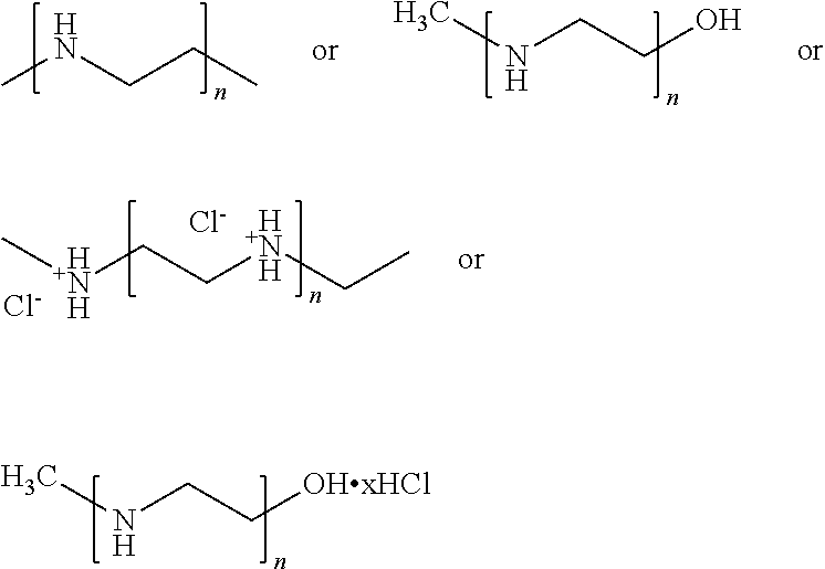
CNCCC.CNCCO.CNCC[OHxHCl].[H+NH](CC[H+NH]CC)C.[Cl-].[Cl-]
